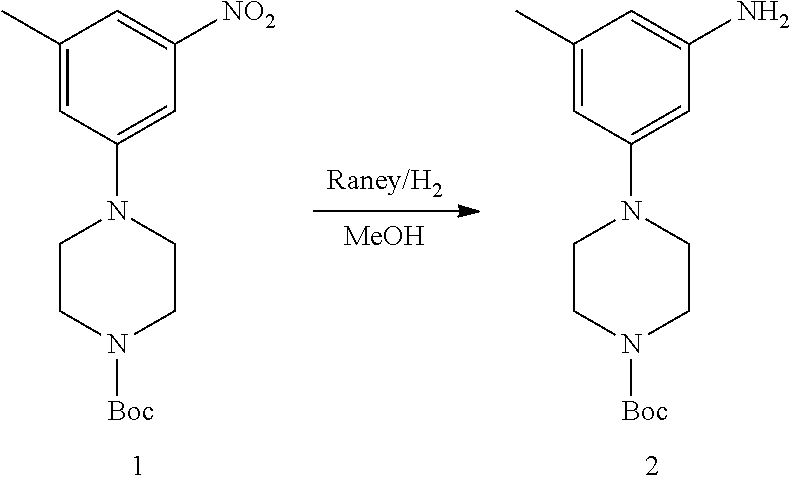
[MeOH].[Raney/H2].C1(C)=CC(N2CCN([Boc])CC2)=CC([NO2])=C1.C1(C)=CC(N2CCN([Boc])CC2)=CC(N)=C1
